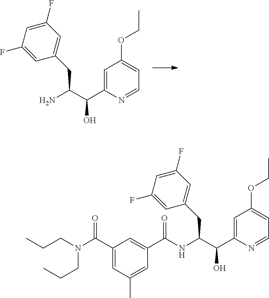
C1=C(F)C=C(F)C=C1CC(N)C(C1=CC(OCC)=CC=N1)O.C1=C(F)C=C(F)C=C1CC(NC(C1=CC(C(N(CCC)CCC)=O)=CC(C)=C1)=O)C(C1=CC(OCC)=CC=N1)O
